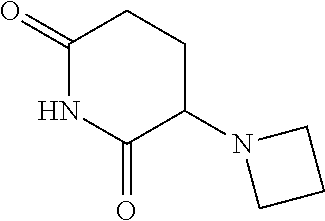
C1(=O)NC(=O)C(N2CCC2)CC1
